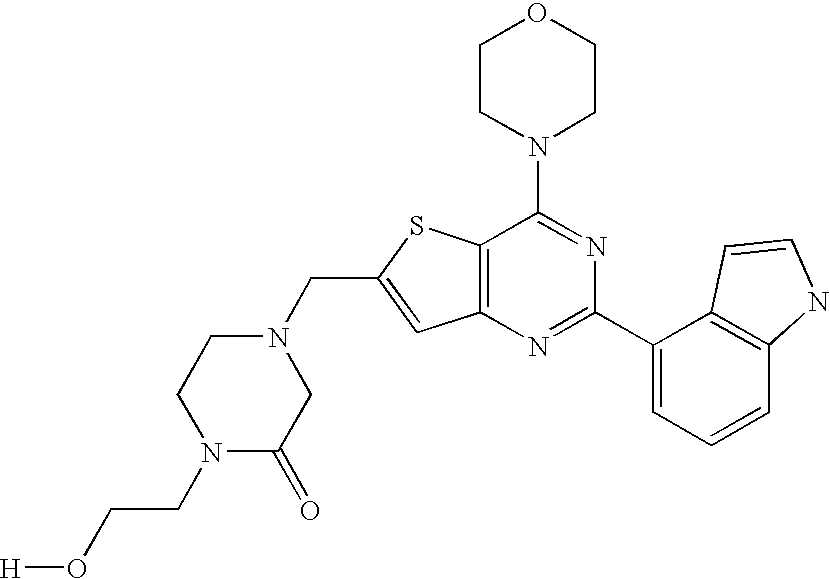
N1(CC2=CC3=C(S2)C(N2CCOCC2)=NC(C2=CC=CC4=C2C=CN4)=N3)CCN(CCO[H])C(=O)C1
